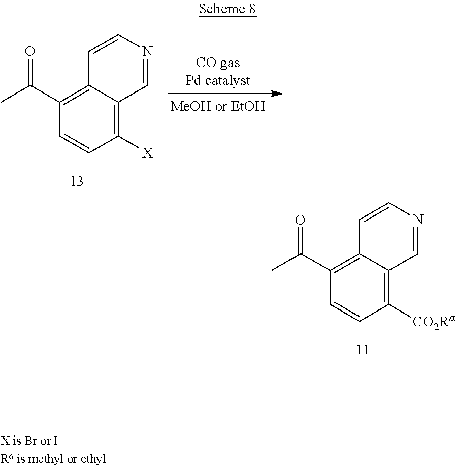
C1([X])=C2C(=C(C(C)=O)C=C1)C=CN=C2.C1([CO2Ra])=C2C(=C(C(C)=O)C=C1)C=CN=C2
